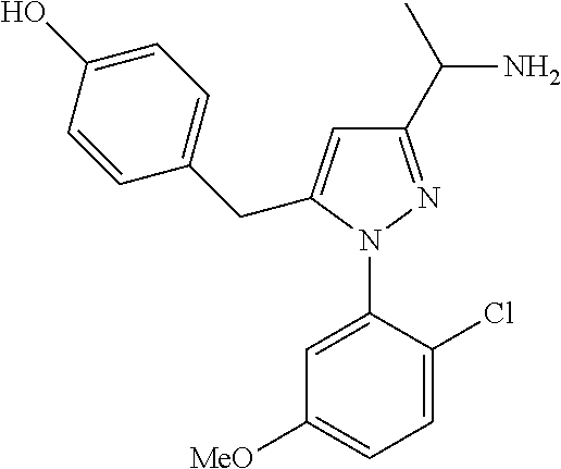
C1=C(N2N=C(C(N)C)C=C2CC2=CC=C(O)C=C2)C(Cl)=CC=C1[MeO]
